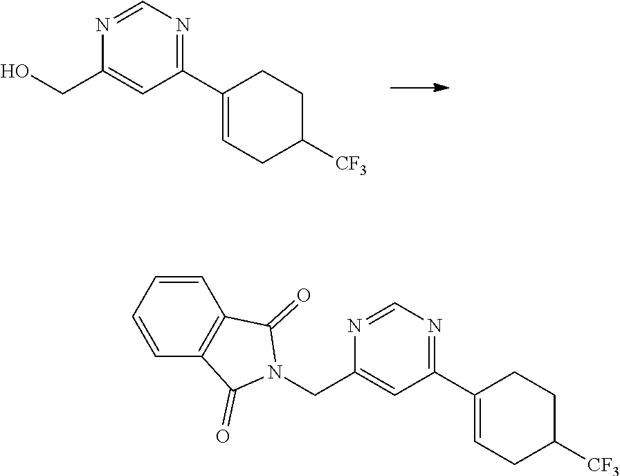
C1(C2=CCC([CF3])CC2)=NC=NC(CO)=C1.C1(C2=CCC([CF3])CC2)=NC=NC(CN2C(=O)C3=C(C2=O)C=CC=C3)=C1
